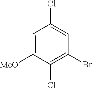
C1=C([MeO])C(Cl)=C(Br)C=C1Cl
